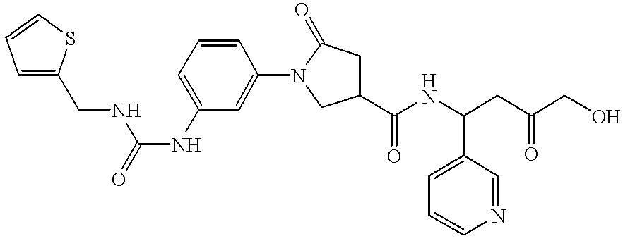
C(NC(NC1=CC=CC(N2CC(C(NC(CC(CO)=O)C3=CC=CN=C3)=O)CC2=O)=C1)=O)C1=CC=CS1
